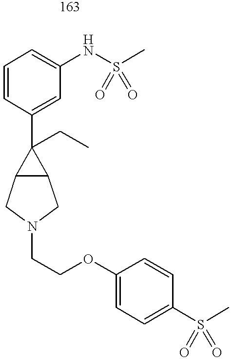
C1=CC(C2(CC)C3C2CN(CCOC2=CC=C(S(C)(=O)=O)C=C2)C3)=CC(NS(C)(=O)=O)=C1
